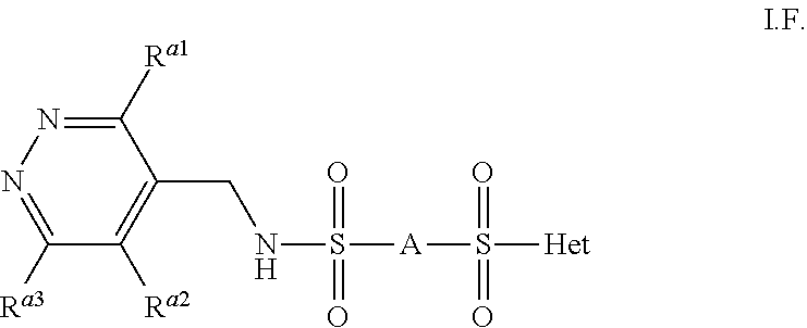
C1([Ra1])=NN=C([Ra3])C([Ra2])=C1CNS([A]S([Het])(=O)=O)(=O)=O
